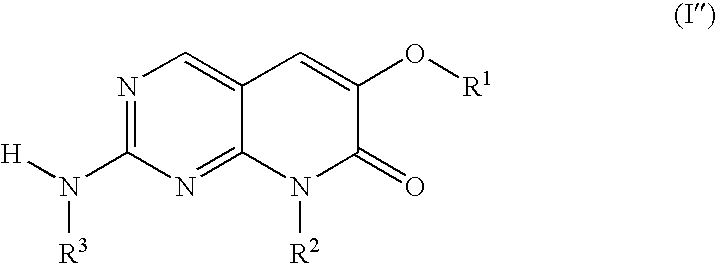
N1=C(N([H])[R3])N=C2C(=C1)C=C(O[R1])C(=O)N2[R2]
